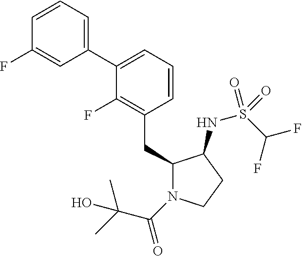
C1(CC2=C(F)C(C3=CC=CC(F)=C3)=CC=C2)N(C(C(C)(C)O)=O)CCC1NS(C(F)F)(=O)=O
